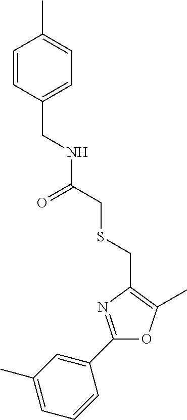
C1=C(C)C=C(C2=NC(CSCC(NCC3=CC=C(C)C=C3)=O)=C(C)O2)C=C1
